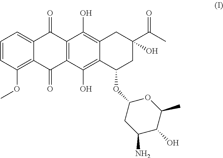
C1=CC(OC)=C2C(=C1)C(=O)C1=C(C2=O)C(O)=C2C(=C1O)CC(C(C)=O)(O)CC2OC1CC(N)C(O)C(C)O1
